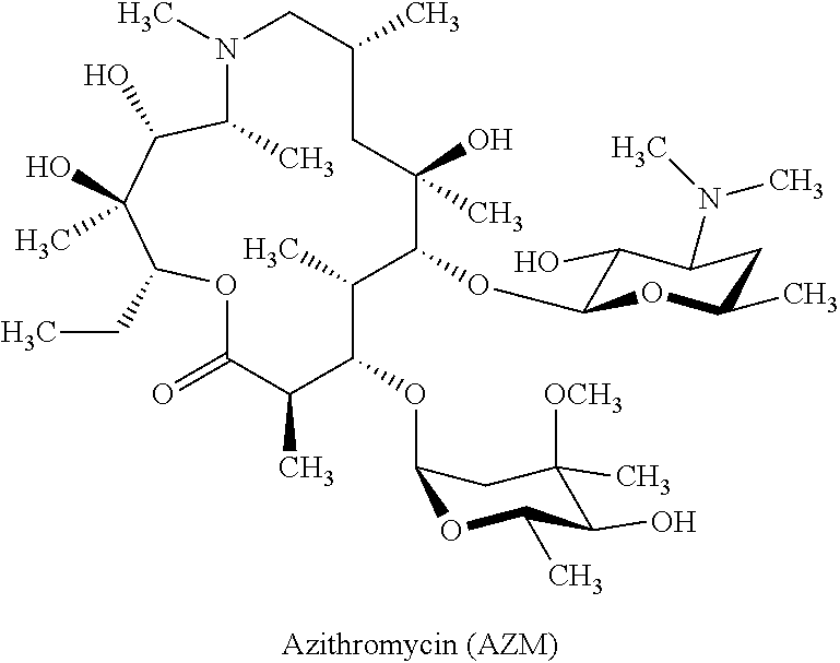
C1(C)C(O)C(O)(C)C(CC)OC(=O)C(C)C(OC2OC(C)C(O)C([OCH3])(C)C2)C(C)C(OC2C(O)C(N(C)C)CC(C)O2)C(C)(O)CC(C)CN1C
